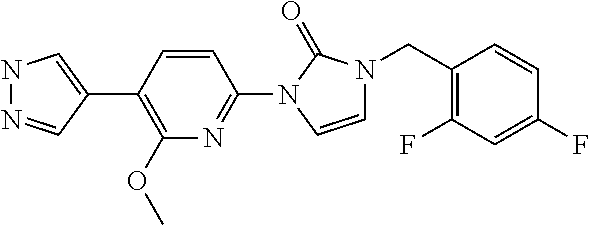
N1N=CC(C2=C(OC)N=C(N3C=CN(CC4=C(F)C=C(F)C=C4)C3=O)C=C2)=C1
